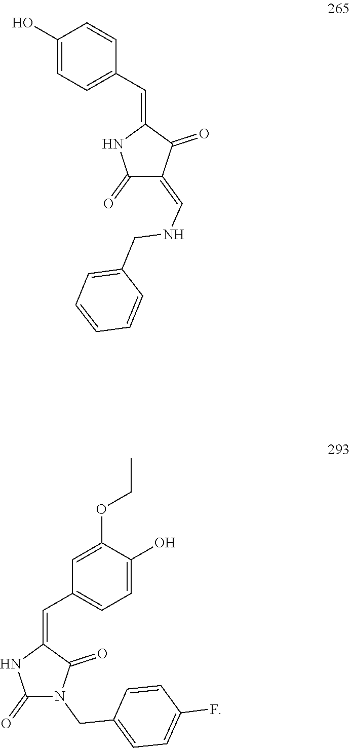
C1(O)=CC=C(C=C2NC(=O)C(=CNCC3=CC=CC=C3)C2=O)C=C1.C1(O)=CC=C(C=C2NC(=O)N(CC3=CC=C(F)C=C3)C2=O)C=C1OCC
